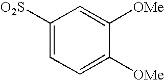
C1([O2S])=CC=C([OMe])C([OMe])=C1
